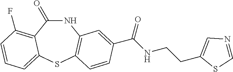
N1C(=O)C2=C(F)C=CC=C2SC2=C1C=C(C(NCCC1=CN=CS1)=O)C=C2
